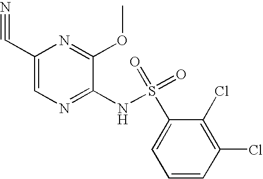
C1(C#N)=CN=C(NS(C2=CC=CC(Cl)=C2Cl)(=O)=O)C(OC)=N1
